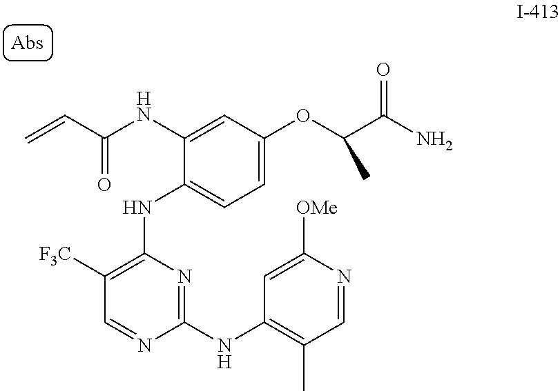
C1([F3C])=C(NC2=CC=C(OC(C(=O)N)C)C=C2NC(C=C)=O)N=C(NC2=C(C)C=NC([OMe])=C2)N=C1
